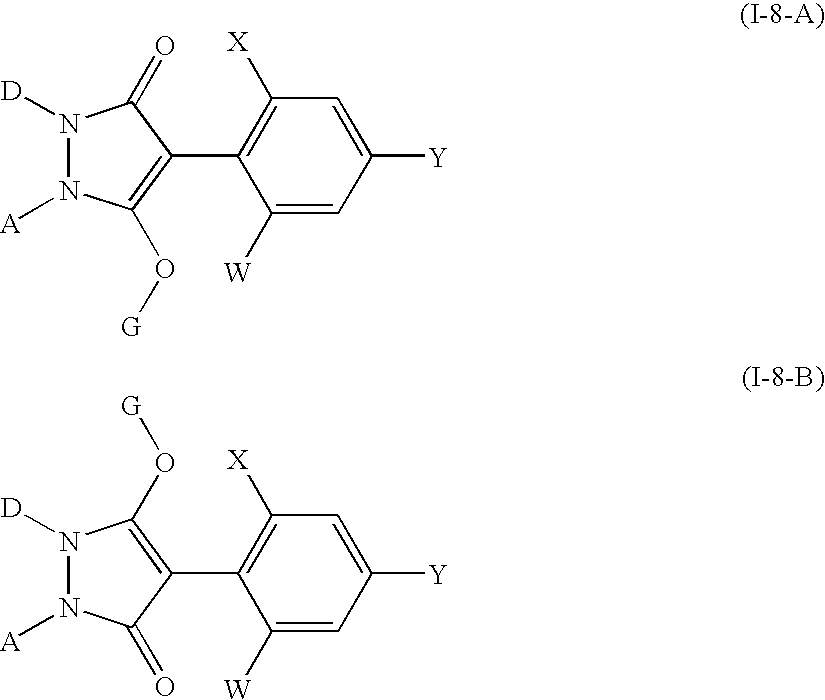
C1([W])=CC([Y])=CC([X])=C1C1=C(O[G])N([A])N([D])C1=O.C1([W])=CC([Y])=CC([X])=C1C1=C(O[G])N([D])N([A])C1=O
